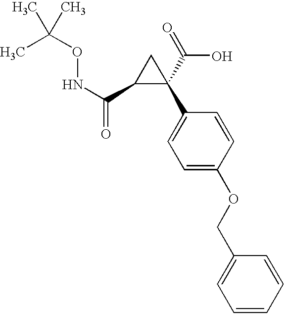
N(C(C1C(C(O)=O)(C2=CC=C(OCC3=CC=CC=C3)C=C2)C1)=O)OC(C)(C)C
